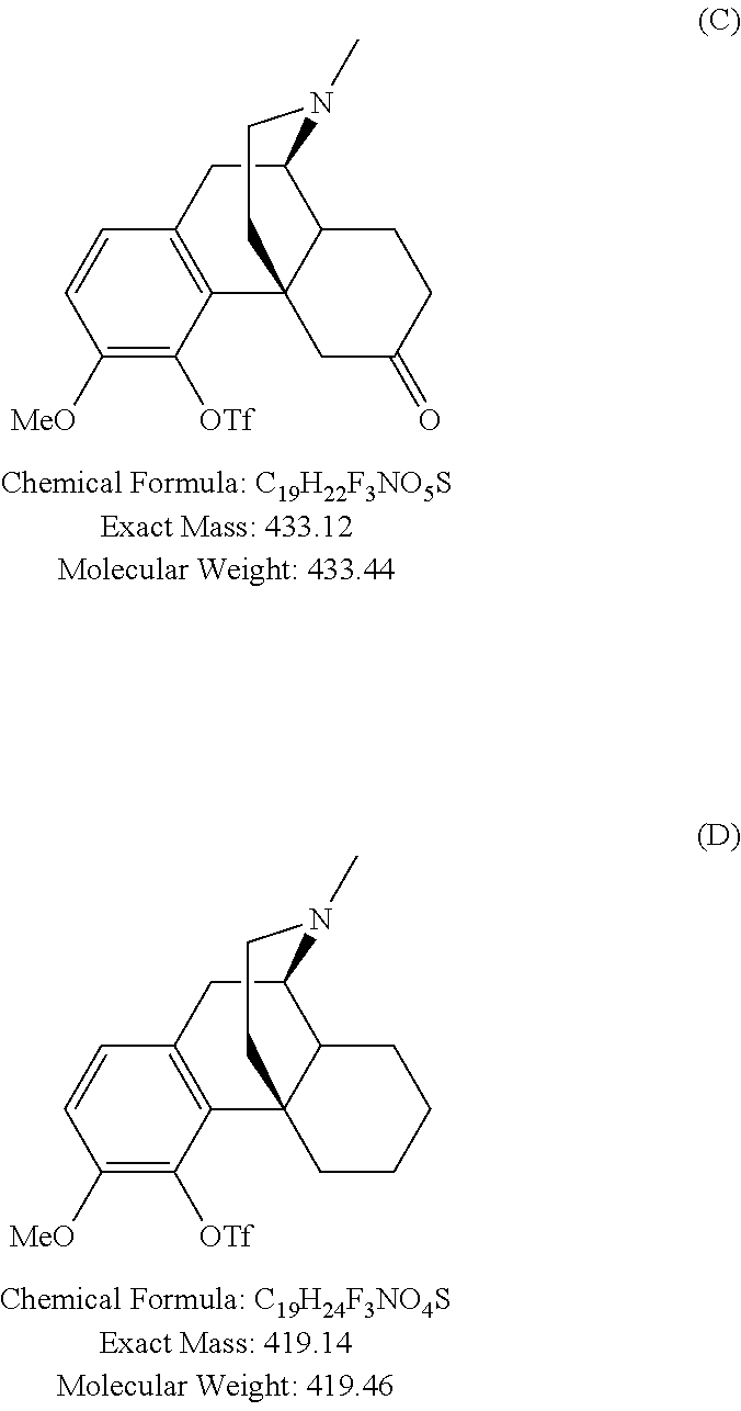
C1([MeO])=C([OTf])C2=C(C=C1)CC1C3C2(CCN1C)CC(=O)CC3.C1([MeO])=C([OTf])C2=C(C=C1)CC1C3C2(CCN1C)CCCC3
